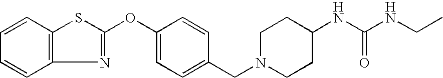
C1=CC2=C(C=C1)SC(OC1=CC=C(CN3CCC(NC(NCC)=O)CC3)C=C1)=N2
